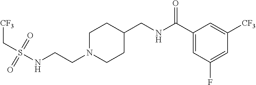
S(NCCN1CCC(CNC(C2=CC(F)=CC([CF3])=C2)=O)CC1)(=O)(=O)C[CF3]
